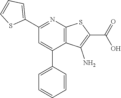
C1(C2=NC3=C(C(C4=CC=CC=C4)=C2)C(N)=C(C(=O)O)S3)=CC=CS1
